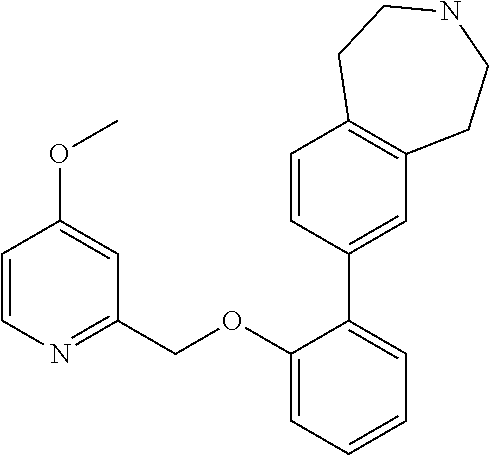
C1=CN=C(COC2=CC=CC=C2C2=CC3=C(C=C2)CCNCC3)C=C1OC
